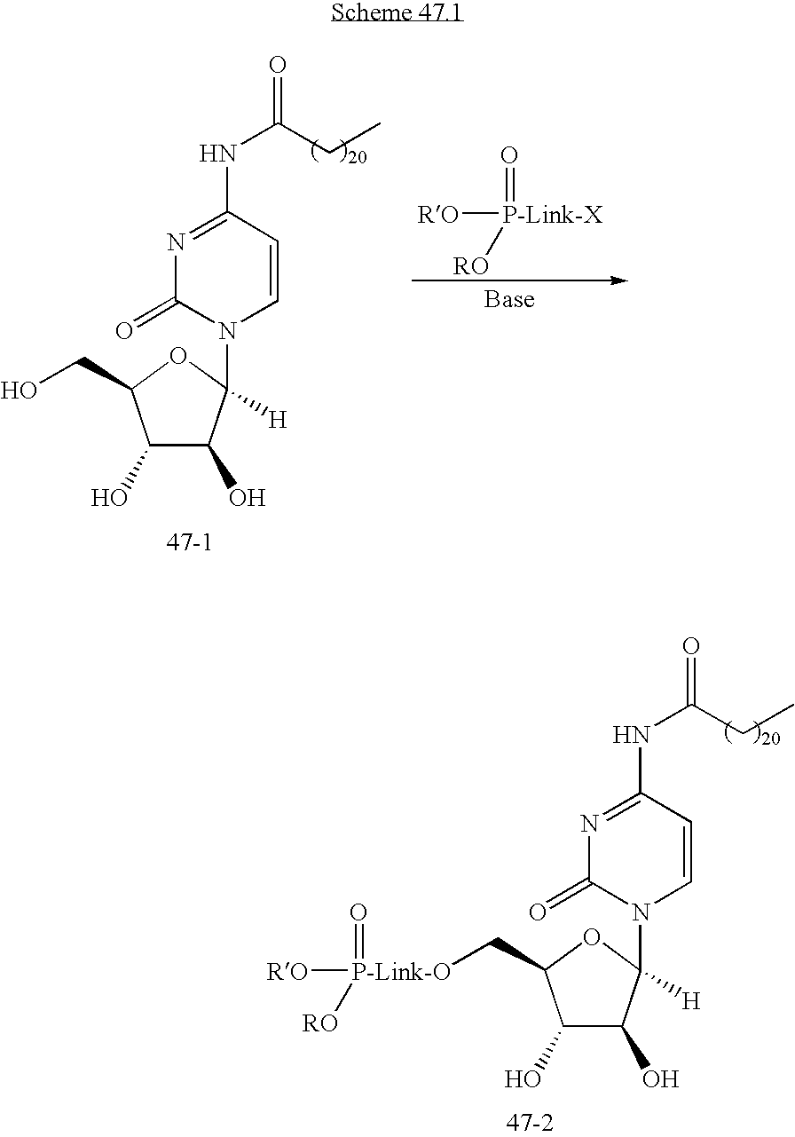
C1(O)C(O)C(N2C=CC(NC(CC)=O)=NC2=O)([H])OC1CO.[RO][P-Link-X](=O)[RO].C1(O)C(O)C(N2C=CC(NC(CC)=O)=NC2=O)([H])OC1C[P-Link-O]([RO])([RO])=O
